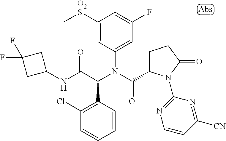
C1=CC(C(C(NC2CC(F)(F)C2)=O)N(C(=O)C2CCC(=O)N2C2=NC=CC([CN])=N2)C2=CC(F)=CC([O2S]C)=C2)=C(Cl)C=C1
